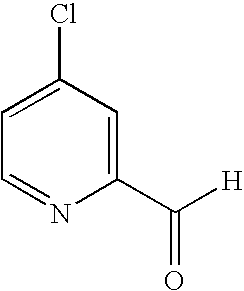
C1=C(Cl)C=C(C([H])=O)N=C1
